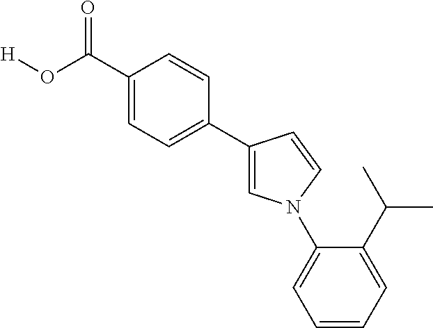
C1(C(O[H])=O)=CC=C(C2=CN(C3=CC=CC=C3C(C)C)C=C2)C=C1
